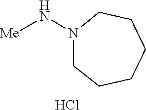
N1(N[Me])CCCCCC1.Cl
